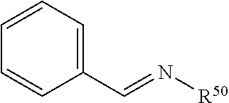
C1=CC=C(C=N[R50])C=C1
